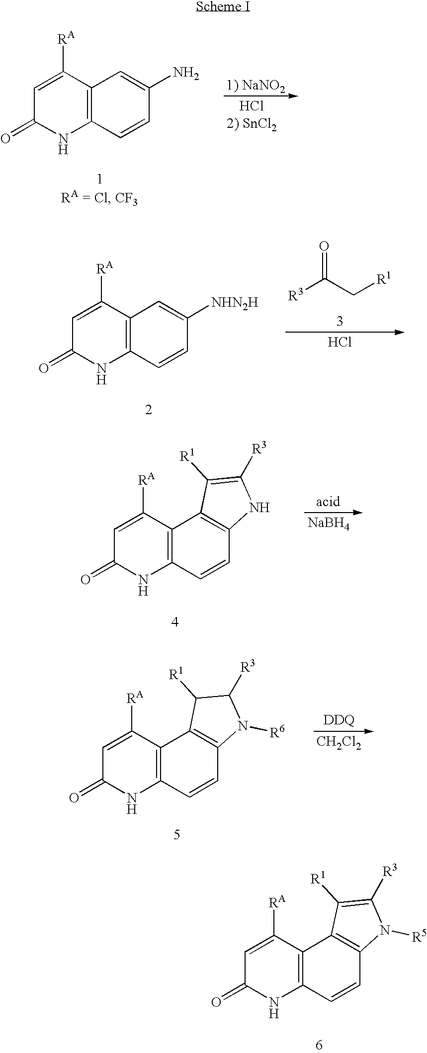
[1) NaNO2].C1=C([RA])C2=C(NC1=O)C=CC(N)=C2.[HCl2) SnCl2].Cl.C1=C([RA])C2=C(NC1=O)C=CC([NHN2H])=C2.[R3]C(C[R1])=O.C1=C([RA])C2=C(NC1=O)C=CC1=C2C([R1])=C([R3])N1.[acid].[NaBH4].[DDQ].[CH2Cl2].C1=C([RA])C2=C(NC1=O)C=CC1=C2C([R1])C([R3])N1[R6].C1=C([RA])C2=C(NC1=O)C=CC1=C2C([R1])=C([R3])N1[R5]
